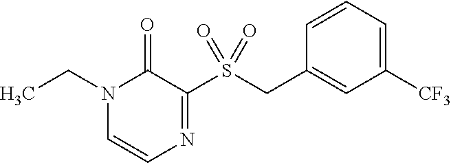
N1(CC)C=CN=C(S(CC2=CC([CF3])=CC=C2)(=O)=O)C1=O
